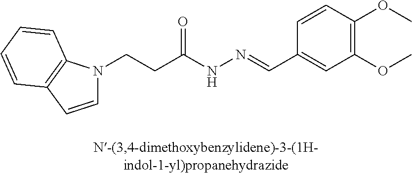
C1=CC2=C(N1CCC(NN=CC1=CC(OC)=C(OC)C=C1)=O)C=CC=C2
